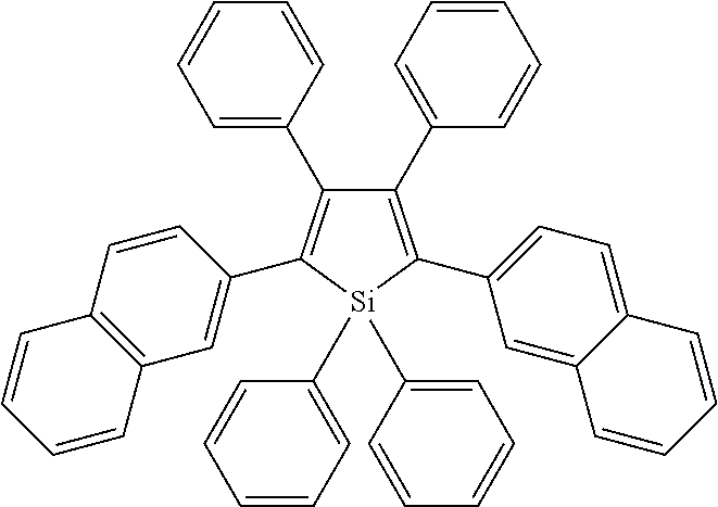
C1(C2=CC=CC=C2)=C(C2=CC=C3C(=C2)C=CC=C3)[Si](C2=CC=CC=C2)(C2=CC=CC=C2)C(C2=CC3=C(C=C2)C=CC=C3)=C1C1=CC=CC=C1
